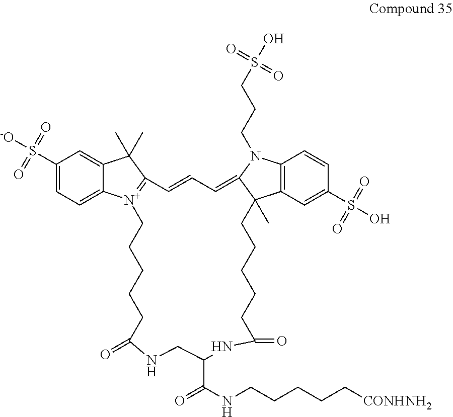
C1(S(=O)(=O)[-O])=CC=C2C(=C1)C(C)(C)C1=[N+]2CCCCCC(=O)NCC(C(=O)NCCCCC[CONHNH2])NC(=O)CCCCCC2(C)C3=C(C=CC(S(=O)(=O)O)=C3)N(CCCS(=O)(=O)O)C2=CC=C1
